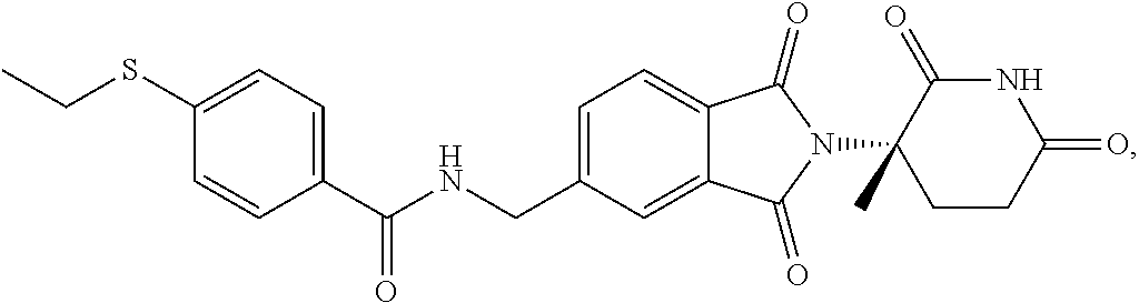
C1=C(CNC(C2=CC=C(SCC)C=C2)=O)C=C2C(=C1)C(=O)N(C1(C)CCC(=O)NC1=O)C2=O
